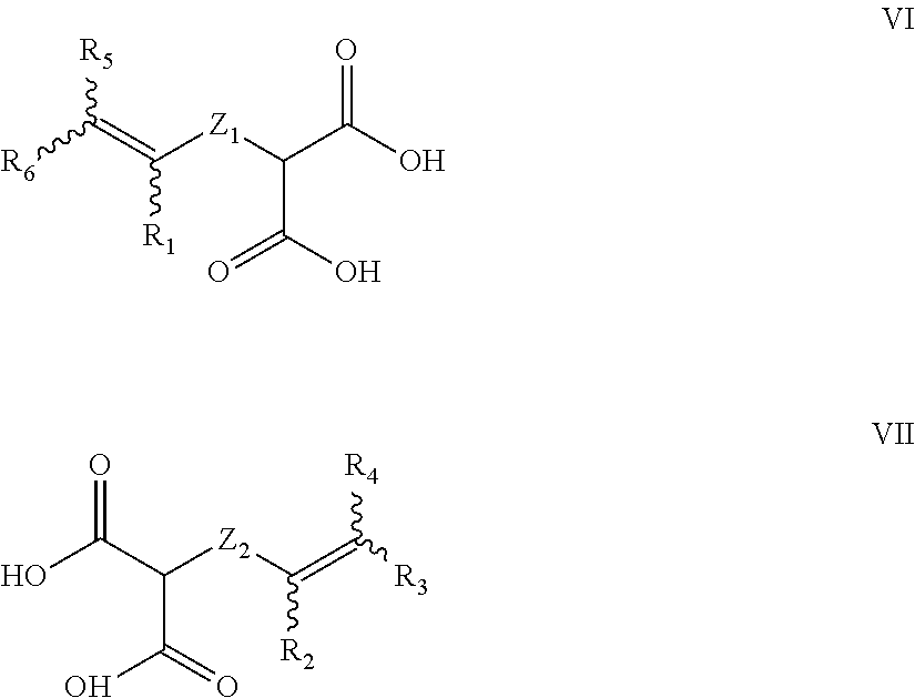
O=C(O)C([Z1]C(=C([R6])[R5])[R1])C(O)=O.O=C(O)C([Z2]C(=C([R3])[R4])[R2])C(O)=O
